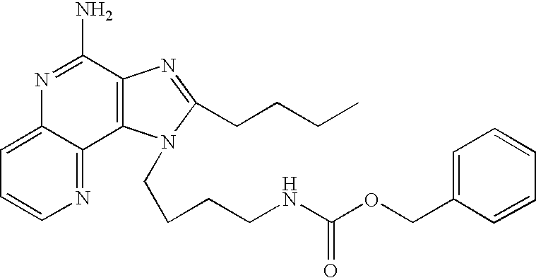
C12=CC=CN=C1C1=C(C(N)=N2)N=C(CCCC)N1CCCCNC(OCC1=CC=CC=C1)=O
